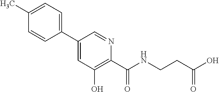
C1(C2=CC(O)=C(C(NCCC(O)=O)=O)N=C2)=CC=C(C)C=C1
